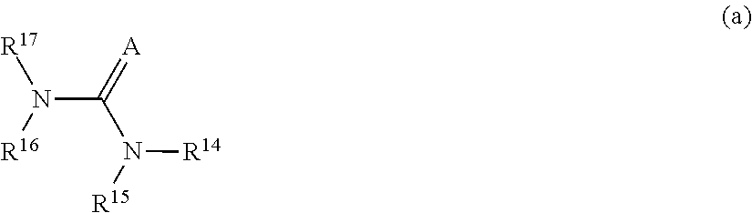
N([R17])(C(=[A])N([R14])[R15])[R16]
